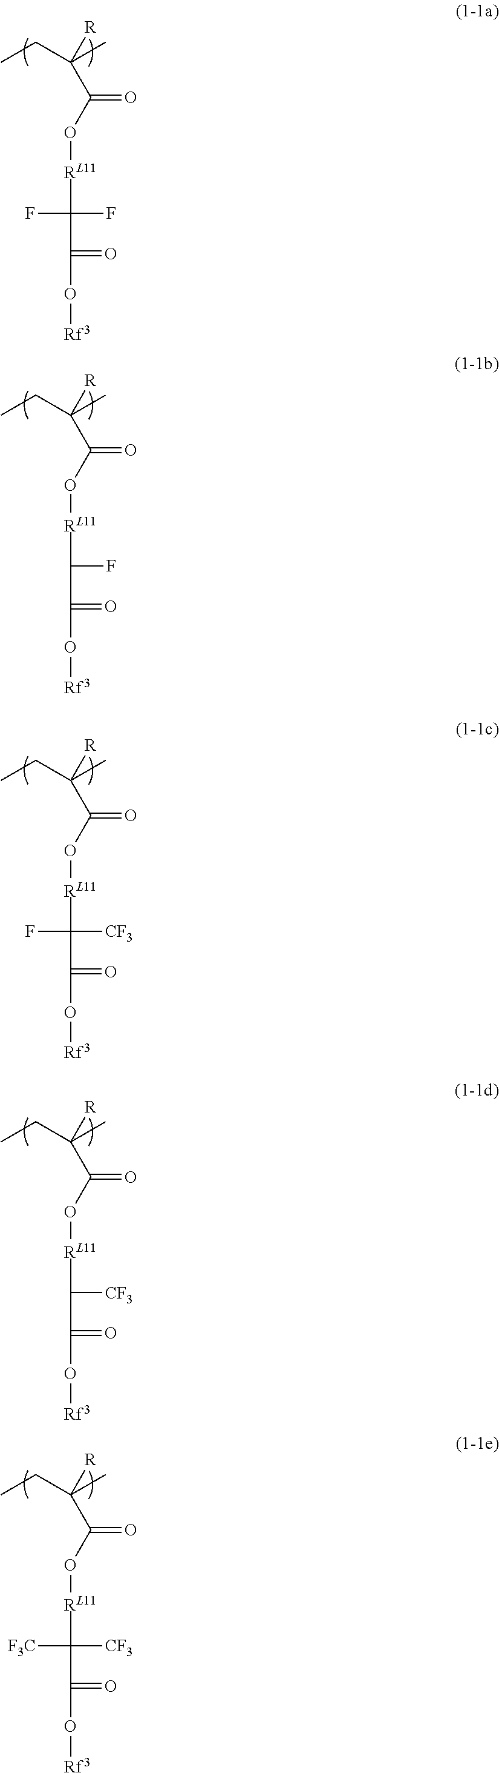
O([RL11]C(C(=O)O[Rf3])(F)F)C(=O)C(CC)(C)[R].O([RL11]C(C(=O)O[Rf3])F)C(=O)C(CC)(C)[R].O([RL11]C(C(=O)O[Rf3])([CF3])F)C(=O)C(CC)(C)[R].O([RL11]C(C(=O)O[Rf3])[CF3])C(=O)C(CC)(C)[R].O([RL11]C(C(=O)O[Rf3])([CF3])[F3C])C(=O)C(CC)(C)[R]
